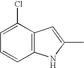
C1=C(Cl)C2=C(C=C1)NC(C)=C2
